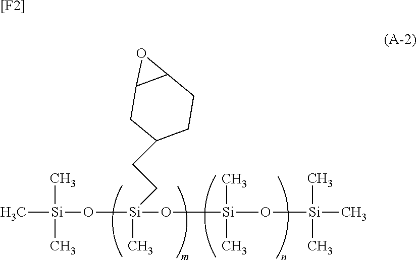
C[Si](C)(C)O[Si](O[Si](O[Si](C)(C)C)(C)C)(C)CCC1CCC2C(C1)O2.[[F2]]
